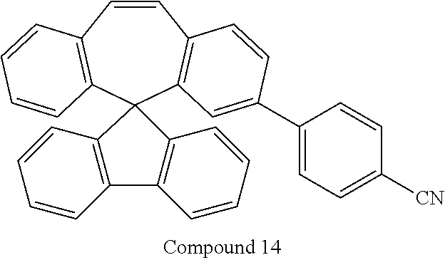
C1=CC2=C(C=C(C3=CC=C([CN])C=C3)C=C2)C2(C3=C1C=CC=C3)C1=C(C3=C2C=CC=C3)C=CC=C1
